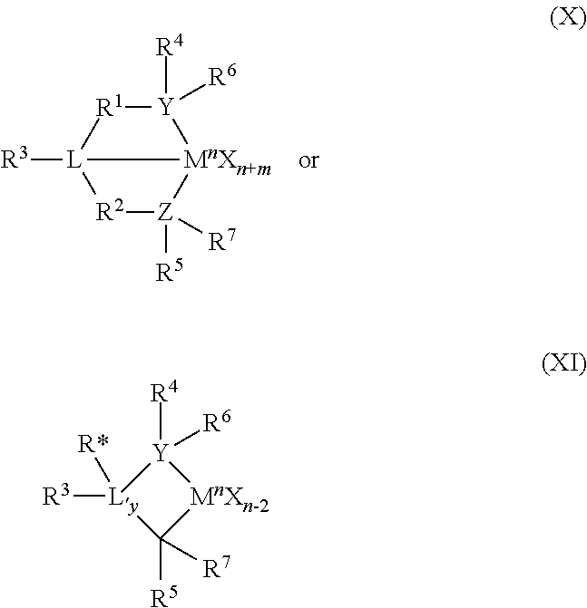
[Y]1([R4])([R6])[R1][L]2([R3])[R2][Z]([R5])([R7])[MnXn+m]12.[Y]1([R4])([R6])[Ly]([R3])([R*])C([R5])([R7])[MnXn-2]1
